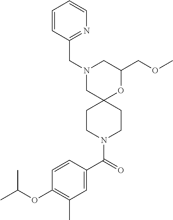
C1(COC)OC2(CN(CC3=NC=CC=C3)C1)CCN(C(C1=CC(C)=C(OC(C)C)C=C1)=O)CC2
